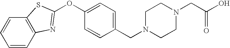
C1=CC2=C(C=C1)SC(OC1=CC=C(CN3CCN(CC(O)=O)CC3)C=C1)=N2
